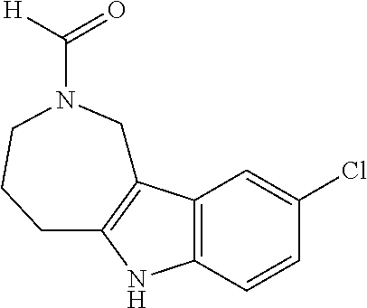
C12=C(C=C(Cl)C=C1)C1=C(N2)CCCN(C([H])=O)C1
